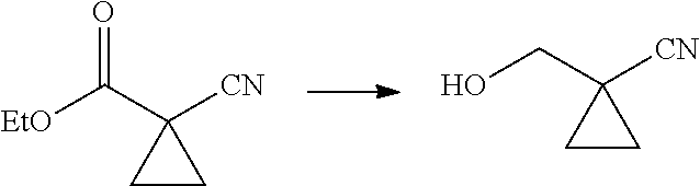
[EtO]C(C1([CN])CC1)=O.OCC1([CN])CC1
